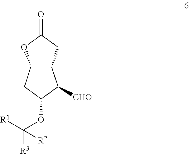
C12C(CC(OC([R3])([R1])[R2])C1[CHO])OC(=O)C2
